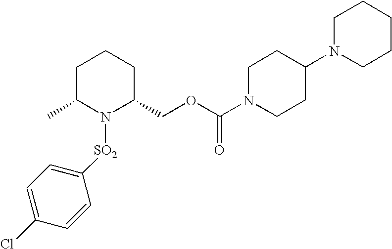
C1C(C)N([SO2]C2=CC=C(Cl)C=C2)C(COC(N2CCC(N3CCCCC3)CC2)=O)CC1
